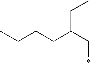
CCCCC(C*)CC
